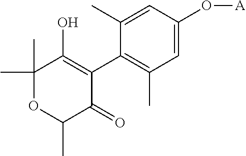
C1(C2=C(O)C(C)(C)OC(C)C2=O)=C(C)C=C(O[A])C=C1C
